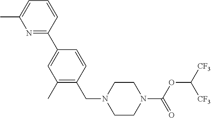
N1=C(C2=CC(C)=C(CN3CCN(C(OC([CF3])[CF3])=O)CC3)C=C2)C=CC=C1C
